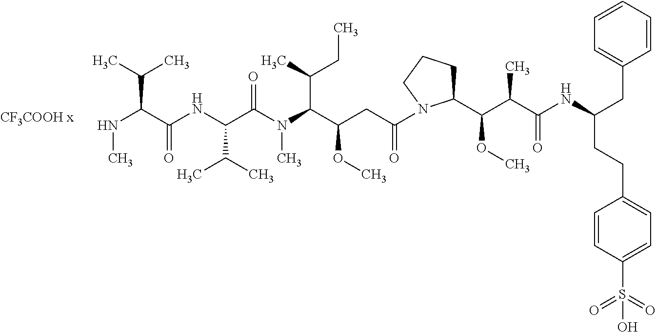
N(C(C(NC(C(N(C(C(CC(=O)N1C(C(C(C(NC(CC2=CC=CC=C2)CCC2=CC=C(S(=O)(=O)O)C=C2)=O)C)OC)CCC1)OC)C(C)CC)C)=O)C(C)C)=O)C(C)C)C
